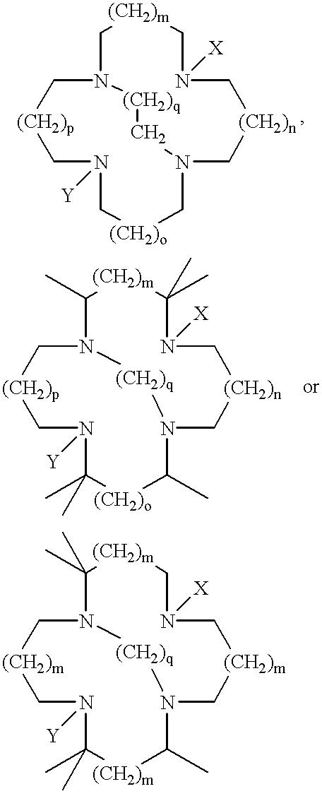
C1N2C[(CH2)p]CN([Y])C[(CH2)o]CN(C[(CH2)n]CN([X])C[(CH2)m]1)C[(CH2)q]2.C1(C)N2C[(CH2)p]CN([Y])C(C)(C)[(CH2)o]C(C)N(C[(CH2)n]CN([X])C(C)(C)[(CH2)m]1)[(CH2)q]2.C1(C)(C)N2C[(CH2)m]CN([Y])C(C)(C)[(CH2)m]C(C)N(C[(CH2)m]CN([X])C[(CH2)m]1)[(CH2)q]2
